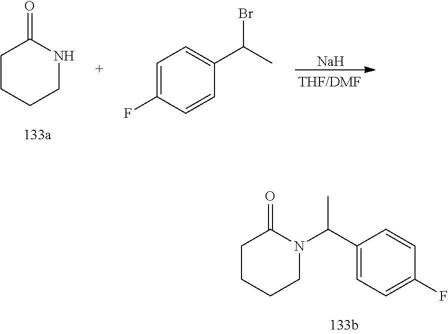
C1CCCNC1=O.C1=C(F)C=CC(C(C)Br)=C1.[Na].C1CCCN(C(C2=CC=C(F)C=C2)C)C1=O
